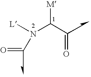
N(C(C=O)[M])(C=O)[L]
